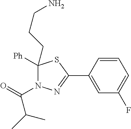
C1([Ph])(CCCN)N(C(C(C)C)=O)N=C(C2=CC(F)=CC=C2)S1
